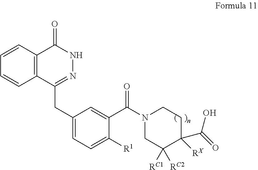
C1=CC2=C(C=C1)C(CC1=CC=C([R1])C(C(N3CCC(C(=O)O)([RX])C([RC1])([RC2])C3)=O)=C1)=NNC2=O
